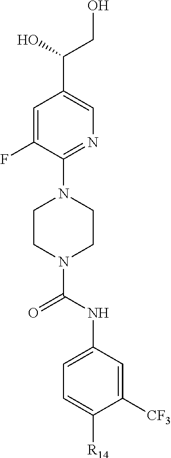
C1=C(F)C(N2CCN(C(NC3=CC=C([R14])C([CF3])=C3)=O)CC2)=NC=C1C(O)CO
